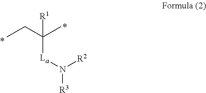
CCC(C)([R1])[La]N([R2])[R3]
